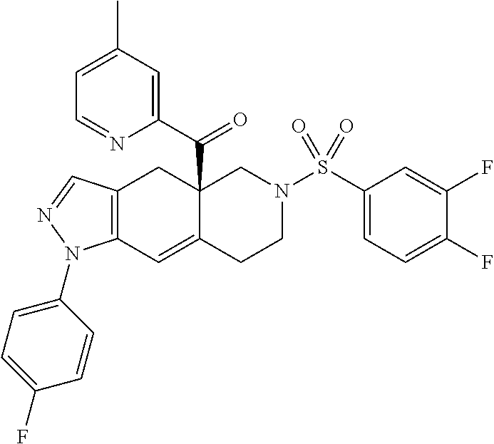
C12=C(C=C3C(C(C4=CC(C)=CC=N4)=O)(C1)CN(S(C1=CC=C(F)C(F)=C1)(=O)=O)CC3)N(C1=CC=C(F)C=C1)N=C2
